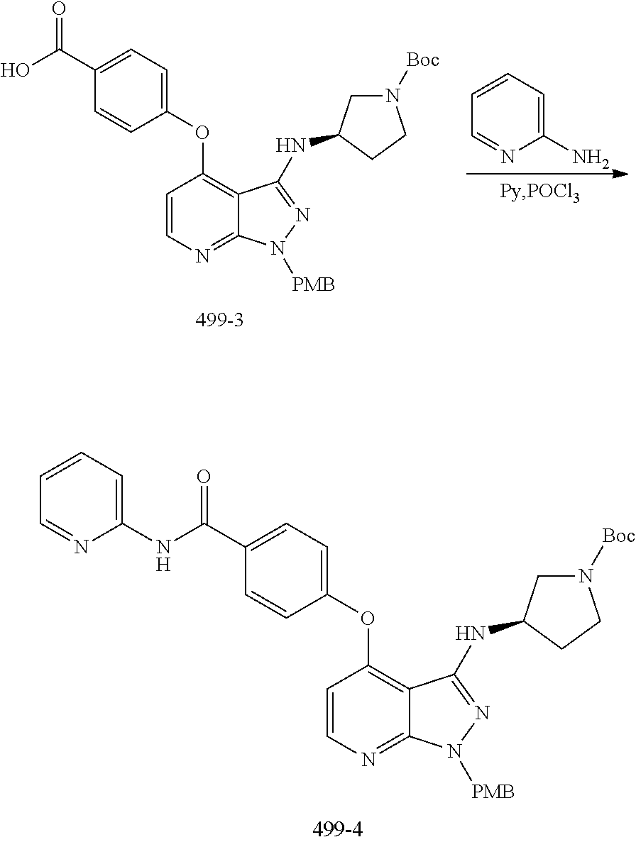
C1=CN=C2C(=C1OC1=CC=C(C(NC3=CC=CC=N3)=O)C=C1)C(NC1CN([Boc])CC1)=NN2[PMB].C1=CN=C2C(=C1OC1=CC=C(C(O)=O)C=C1)C(NC1CN([Boc])CC1)=NN2[PMB].C1(N)=CC=CC=N1
